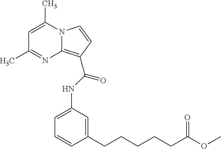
N12C(=C(C(NC3=CC=CC(CCCCCC(OC)=O)=C3)=O)C=C1)N=C(C)C=C2C
